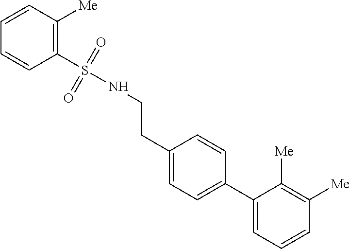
C(C1=CC=C(C2=CC=CC([Me])=C2[Me])C=C1)CNS(C1=C([Me])C=CC=C1)(=O)=O
